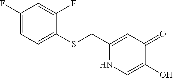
C1(CSC2=CC=C(F)C=C2F)=CC(=O)C(O)=CN1
